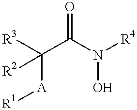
C(C(N([R4])O)=O)([R3])([R2])[A][R1]
